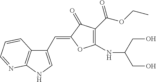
C(=C1C(=O)C(C(=O)OCC)=C(NC(CO)CO)O1)C1=CNC2=C1C=CC=N2
